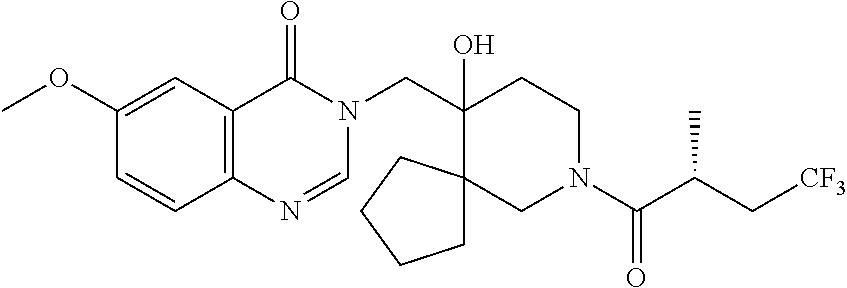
C(C1(O)CCN(C(C(C[CF3])C)=O)CC12CCCC2)N1C(=O)C2=C(N=C1)C=CC(OC)=C2
